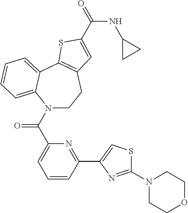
C1(N2CCOCC2)=NC(C2=NC(C(N3CCC4=C(C5=CC=CC=C35)SC(C(=O)NC3CC3)=C4)=O)=CC=C2)=CS1
